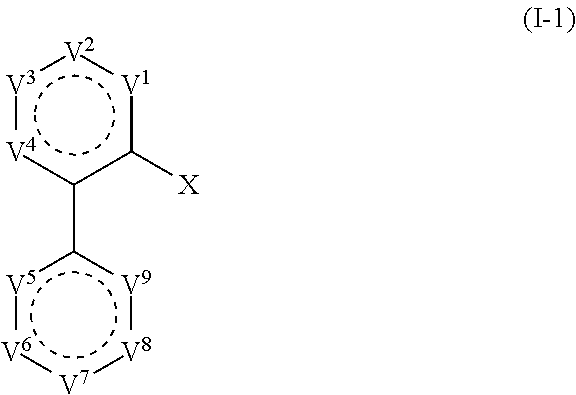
[V3]1:[V4]c(-c2[V5]:[V6]:[V7]:[V8]:[V9]2)c([X])[V1]:[V2]:1
